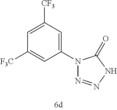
C1(N2N=NNC2=O)=CC([CF3])=CC([F3C])=C1
